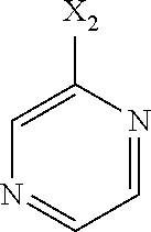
C1([X2])=CN=CC=N1
